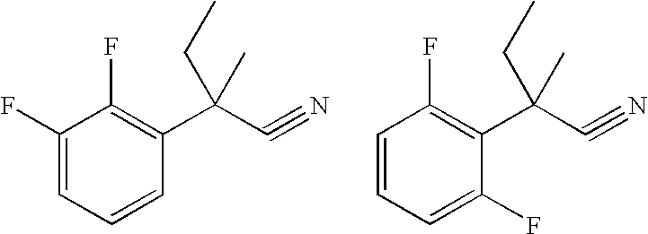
C1(F)=CC=CC(C(C#N)(C)CC)=C1F.C1=CC=C(F)C(C(C#N)(C)CC)=C1F
